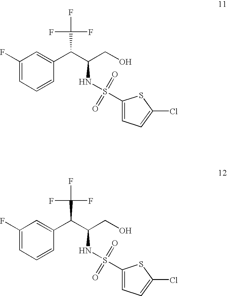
C1(F)=CC=CC(C(C(F)(F)F)C(NS(=O)(C2=CC=C(Cl)S2)=O)CO)=C1.C1(F)=CC=CC(C(C(F)(F)F)C(NS(=O)(C2=CC=C(Cl)S2)=O)CO)=C1
